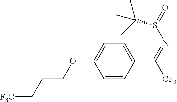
C1=CC(C(=NS(=O)C(C)(C)C)[CF3])=CC=C1OCCC[F3C]
